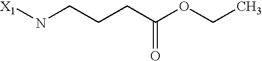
[X1]NCCCC(OCC)=O
